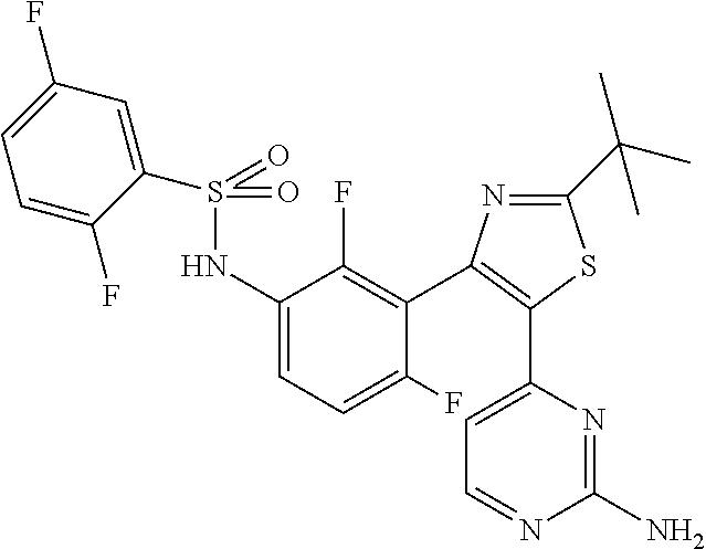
S(=O)(NC1=CC=C(F)C(C2=C(C3=CC=NC(N)=N3)SC(C(C)(C)C)=N2)=C1F)(=O)C1=CC(F)=CC=C1F
